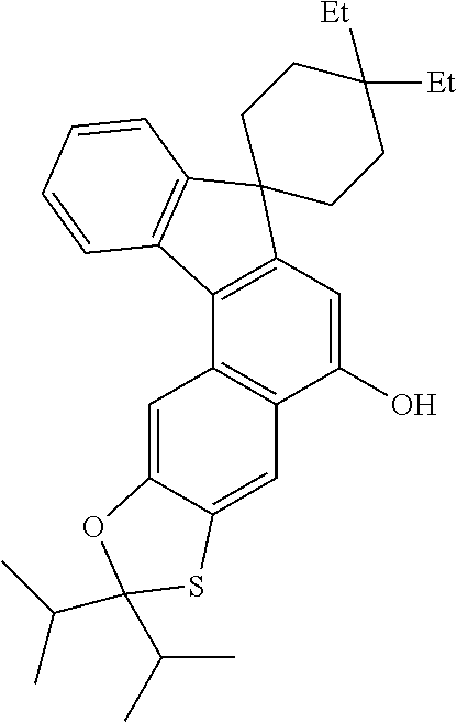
C1(O)=CC2=C(C3=C1C=C1C(=C3)OC(C(C)C)(C(C)C)S1)C1=C(C23CCC([Et])([Et])CC3)C=CC=C1
